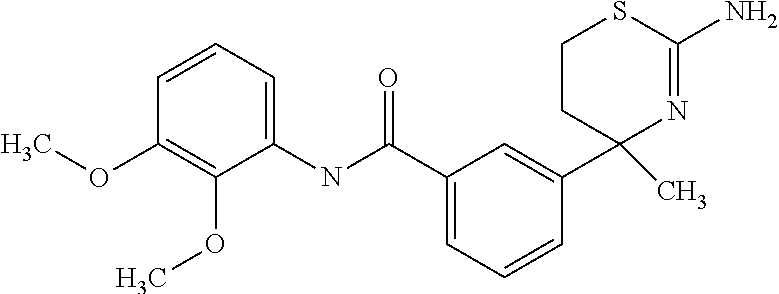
C1(C(=O)NC2=CC=CC(OC)=C2OC)=CC=CC(C2(C)N=C(N)SCC2)=C1
